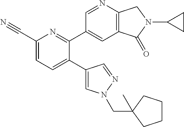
C1(C#N)=CC=C(C2=CN(CC3(C)CCCC3)N=C2)C(C2=CC3=C(N=C2)CN(C2CC2)C3=O)=N1
